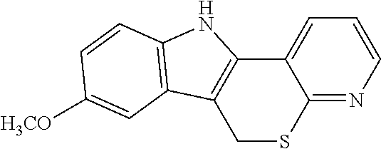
C12=C(CSC3=NC=CC=C13)C1=C(N2)C=CC([H3CO])=C1
